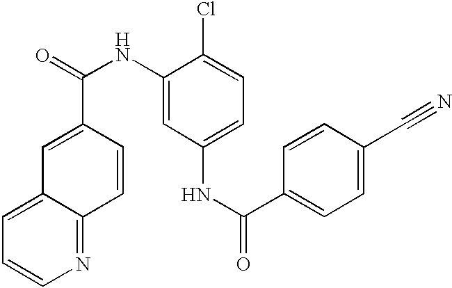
C12=CC=CN=C1C=CC(C(NC1=CC(NC(=O)C3=CC=C(C#N)C=C3)=CC=C1Cl)=O)=C2
